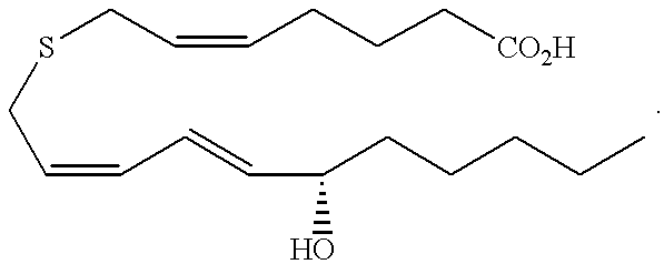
C(=CC=CC(CCCCC)O)CSCC=CCCC[CO2H]
